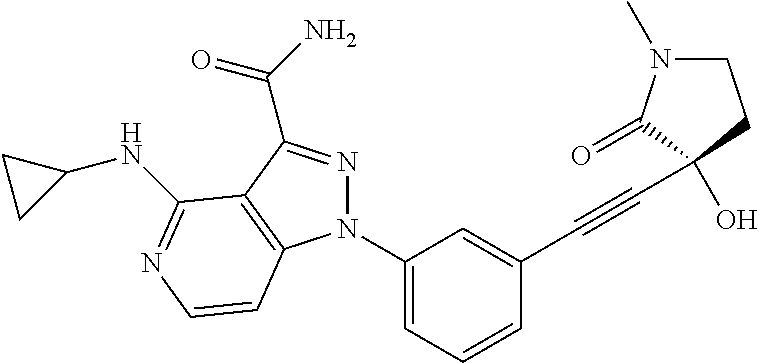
C1(N2N=C(C(N)=O)C3=C2C=CN=C3NC2CC2)=CC=CC(C#CC2(O)C(=O)N(C)CC2)=C1
